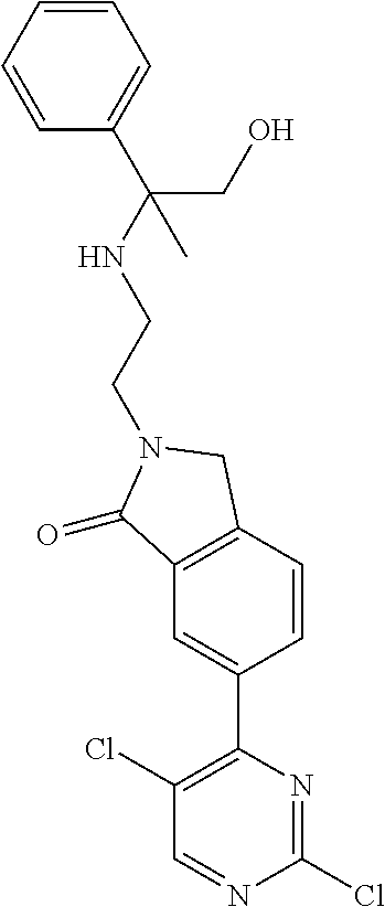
C(CN1CC2=C(C=C(C3=C(Cl)C=NC(Cl)=N3)C=C2)C1=O)NC(C1=CC=CC=C1)(CO)C
